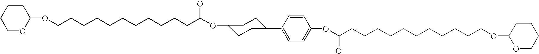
C1CCCOC1OCCCCCCCCCCCC(OC1CCC(C2=CC=C(OC(CCCCCCCCCCCOC3OCCCC3)=O)C=C2)CC1)=O
